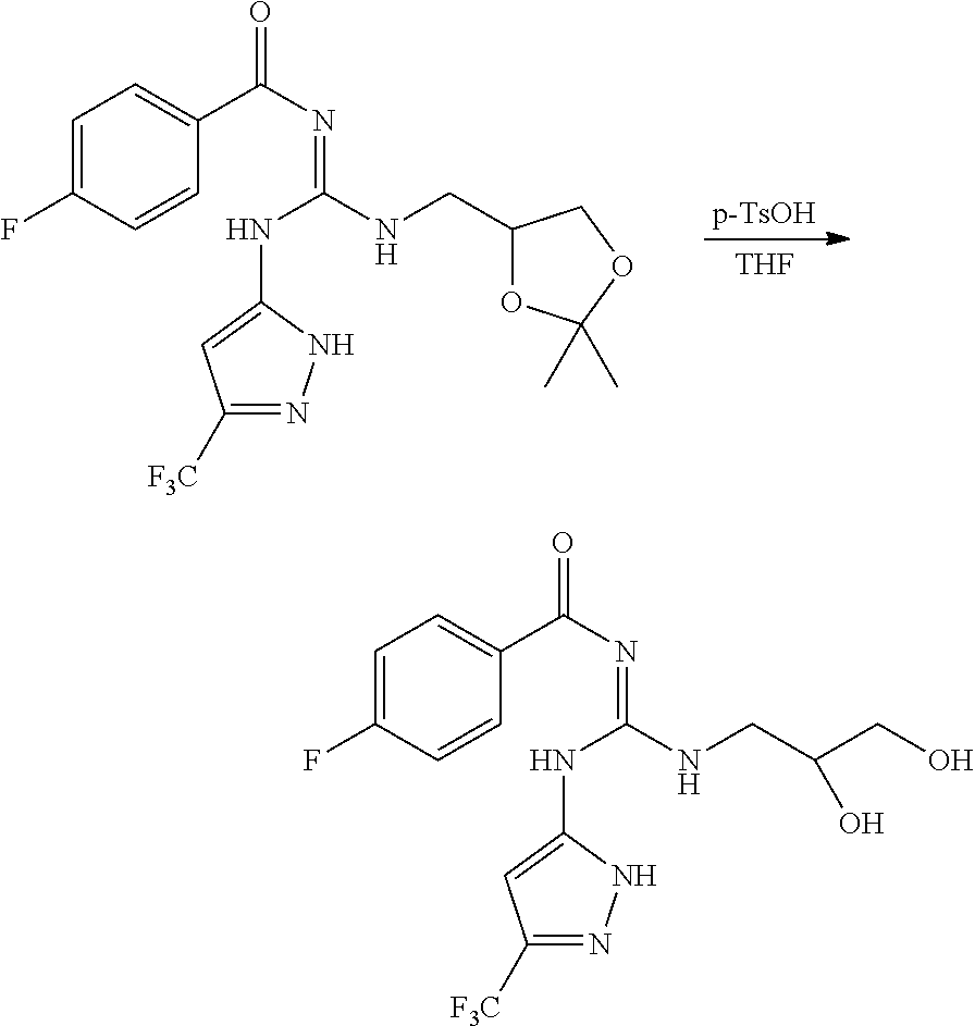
[THF].C1=C(F)C=CC(C(N=C(NCC2OC(C)(C)OC2)NC2=CC([F3C])=NN2)=O)=C1.C1=C(F)C=CC(C(N=C(NCC(O)CO)NC2=CC([F3C])=NN2)=O)=C1
